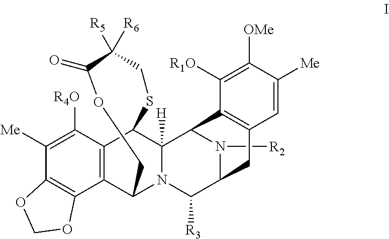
C1([Me])=C([R4O])C2=C(C3=C1OCO3)C1N3C([H])(C2SCC([R5])([R6])C(=O)OC1)C1N([R2])C(C3[R3])CC2=C1C([R1O])=C([OMe])C([Me])=C2
